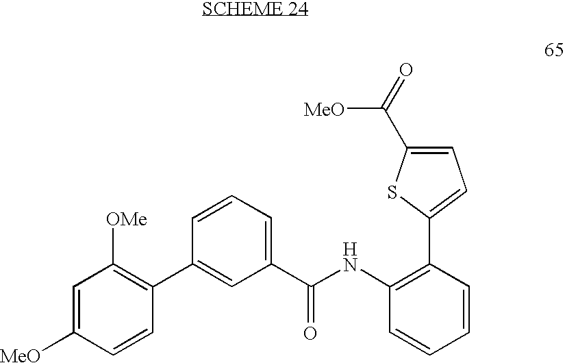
C1=C([MeO])C=CC(C2=CC(C(NC3=C(C4=CC=C(C([MeO])=O)S4)C=CC=C3)=O)=CC=C2)=C1[OMe]
